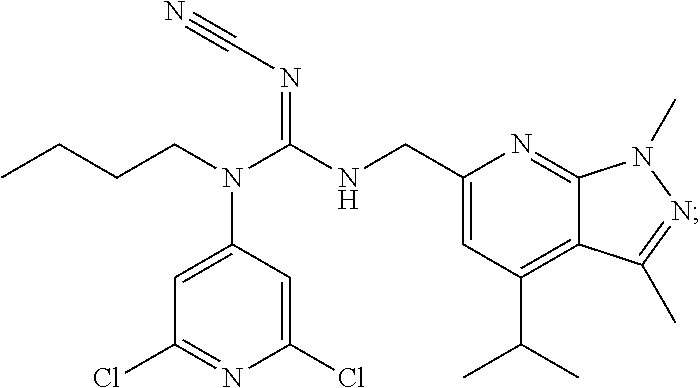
C1=C(CNC(N(CCCC)C2=CC(Cl)=NC(Cl)=C2)=NC#N)N=C2C(=C1C(C)C)C(C)=NN2C
